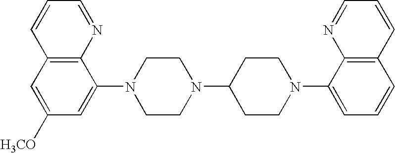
C12=C(C=C([H3CO])C=C1N1CCN(C3CCN(C4=CC=CC5=C4N=CC=C5)CC3)CC1)C=CC=N2
